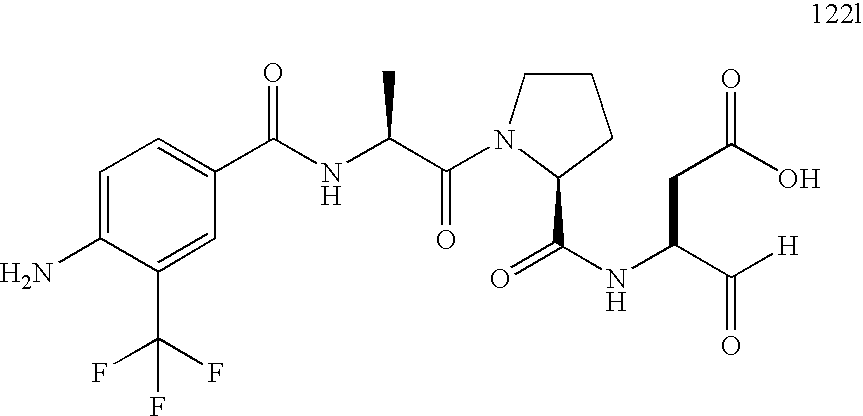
C1=C(N)C(C(F)(F)F)=CC(C(NC(C(N2CCCC2C(=O)NC(C([H])=O)CC(O)=O)=O)C)=O)=C1
